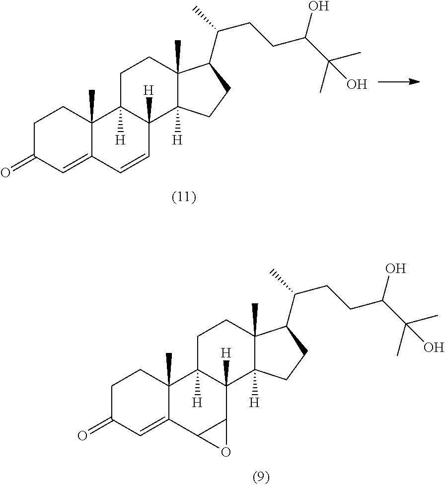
C1C(=O)C=C2C(C)(C1)C1([H])C([H])(C3C2O3)C2([H])C(C)(CC1)C(C(C)CCC(C(C)(C)O)O)CC2.C1C(=O)C=C2C(C)(C1)C1([H])C([H])(C=C2)C2([H])C(C)(CC1)C(C(C)CCC(C(C)(C)O)O)CC2
